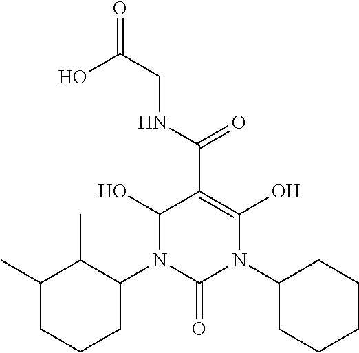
OC(CNC(C1=C(O)N(C2CCCCC2)C(=O)N(C2CCCC(C)C2C)C1O)=O)=O
